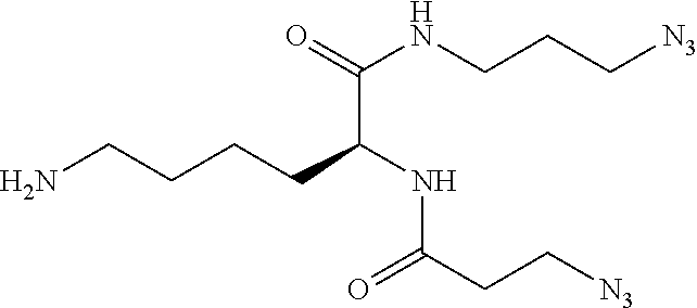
NCCCCC(NC(=O)CC[N3])C(NCCC[N3])=O
